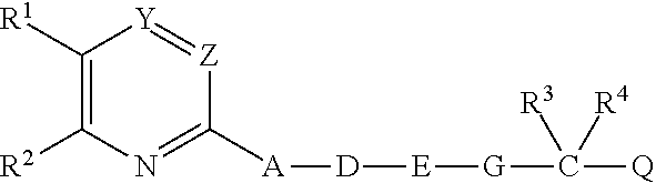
C1([R1])=C([R2])N=C([A][D][E][G]C([Q])([R3])[R4])[Z]=[Y]1
